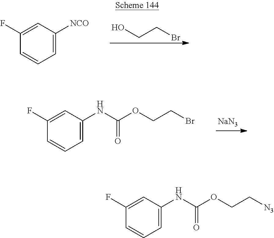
OCCBr.C1=C(F)C=CC=C1[NCO].[NaN3].C1=C(F)C=CC=C1NC(OCCBr)=O.C1=C(F)C=CC=C1NC(OCC[N3])=O
